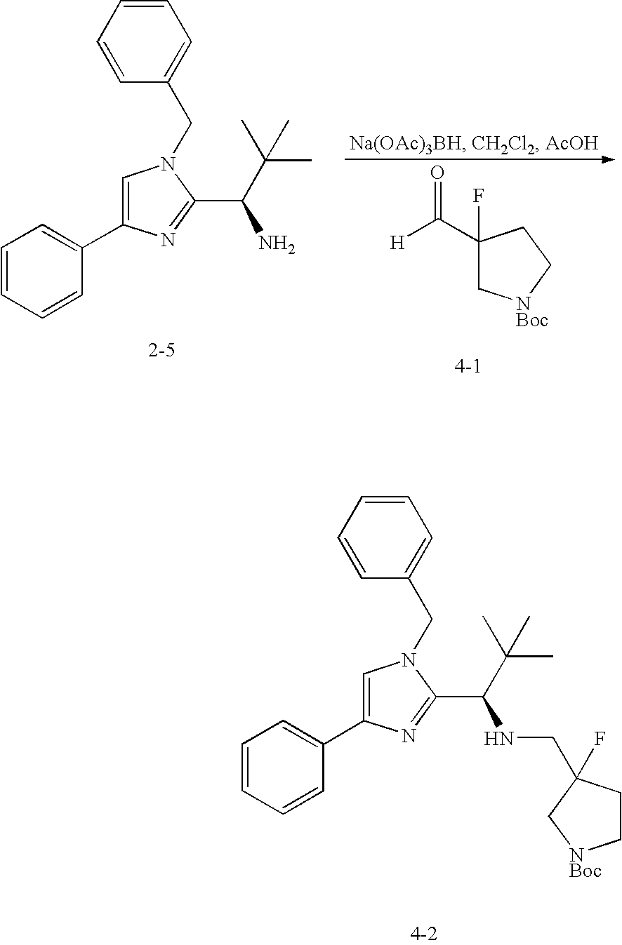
C1(C([H])=O)(F)C[NBoc]CC1.C1=CC=CC(C2=CN(CC3=CC=CC=C3)C(C(C(C)(C)C)N)=N2)=C1.C1=CC=CC(C2=CN(CC3=CC=CC=C3)C(C(C(C)(C)C)NCC3(F)CC[NBoc]C3)=N2)=C1
